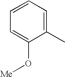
C1=CC=C(C)C(O[Me])=C1
